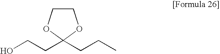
OCCC1(CCC)OCCO1
